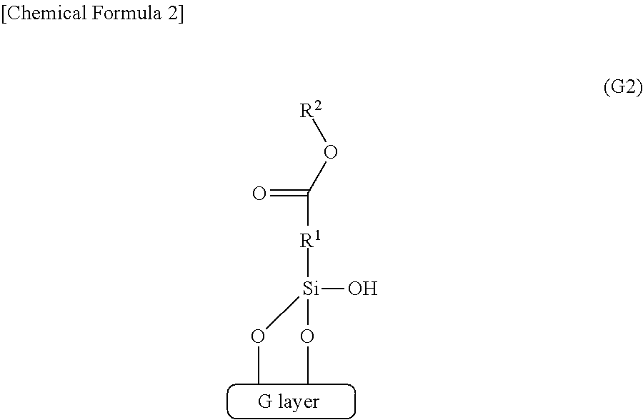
[R2]OC(=O)[R1][Si](O)(OC)OC
